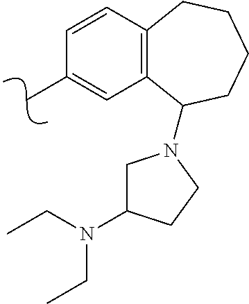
C12=C(C=CC(C)=C1)CCCCC2N1CC(N(CC)CC)CC1
